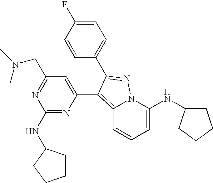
C12=C(C3=CC(CN(C)C)=NC(NC4CCCC4)=N3)C(C3=CC=C(F)C=C3)=NN1C(NC1CCCC1)=CC=C2
